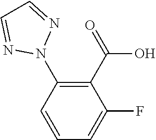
C1(C(=O)O)=C(N2N=CC=N2)C=CC=C1F
